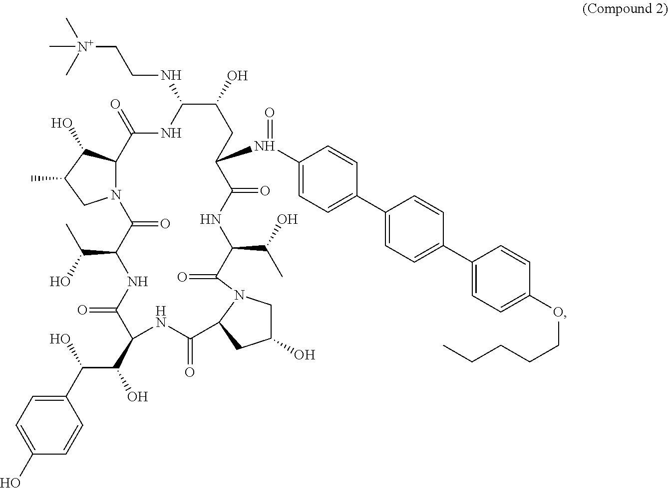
C1(C(O)C(C2NC(=O)C3N(C(=O)C(C(C)O)NC(=O)C(N(=O)C4=CC=C(C5=CC=C(C6=CC=C(OCCCCC)C=C6)C=C5)C=C4)CC(O)C(NCC[N+](C)(C)C)NC(=O)C4N(C(=O)C(C(O)C)NC2=O)CC(C)C4O)CC(O)C3)O)=CC=C(O)C=C1
